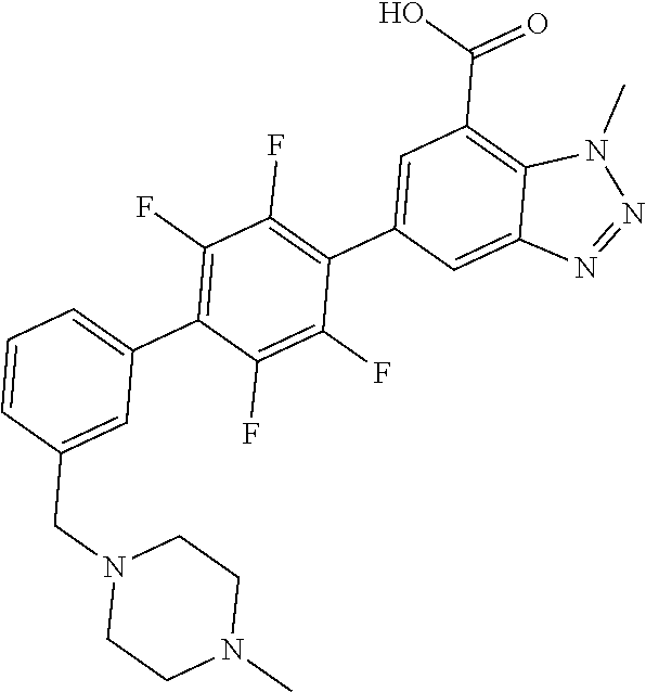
C1(C2=C(F)C(F)=C(C3=CC(C(O)=O)=C4C(=C3)N=NN4C)C(F)=C2F)=CC=CC(CN2CCN(C)CC2)=C1
